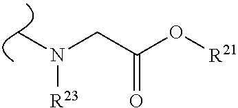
CN(CC(O[R21])=O)[R23]
